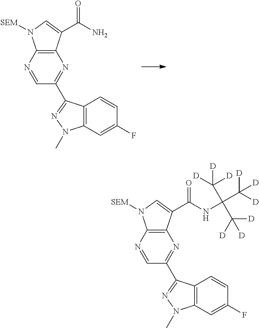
C12=C(N=CC(C3=NN(C)C4=C3C=CC(F)=C4)=N1)N([SEM])C=C2C(N)=O.C12=C(N=CC(C3=NN(C)C4=C3C=CC(F)=C4)=N1)N([SEM])C=C2C(NC(C([D])([D])[D])(C([D])([D])[D])C([D])([D])[D])=O
